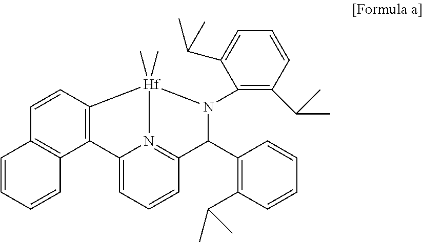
C12=CC=CC3=N1[Hf](C)(C)(N(C1=C(C(C)C)C=CC=C1C(C)C)C3C1=C(C(C)C)C=CC=C1)C1=C2C2=C(C=C1)C=CC=C2
